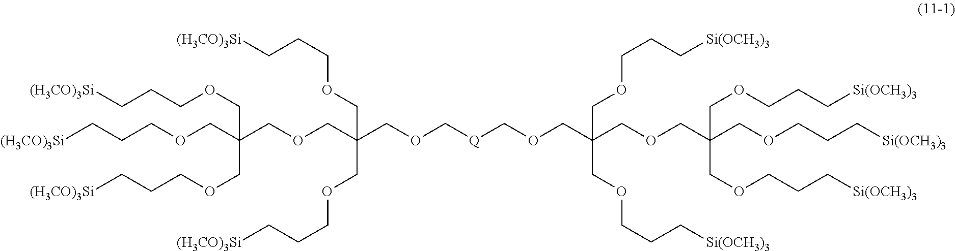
[(H3CO)3Si]CCCOCC(COCCC[(H3CO)3Si])(COCCC[(H3CO)3Si])COCC(COCCC[(H3CO)3Si])(COCCC[(H3CO)3Si])COC[Q]COCC(COCCC[Si(OCH3)3])(COCCC[Si(OCH3)3])COCC(COCCC[Si(OCH3)3])(COCCC[Si(OCH3)3])COCCC[Si(OCH3)3]
